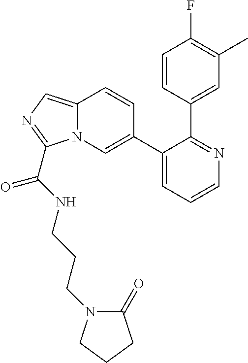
C1(C2=CN3C(=CN=C3C(NCCCN3C(=O)CCC3)=O)C=C2)=CC=CN=C1C1=CC(C)=C(F)C=C1
